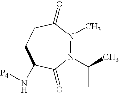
N1(C(C)C)N(C)C(=O)CCC(N[P4])C1=O
